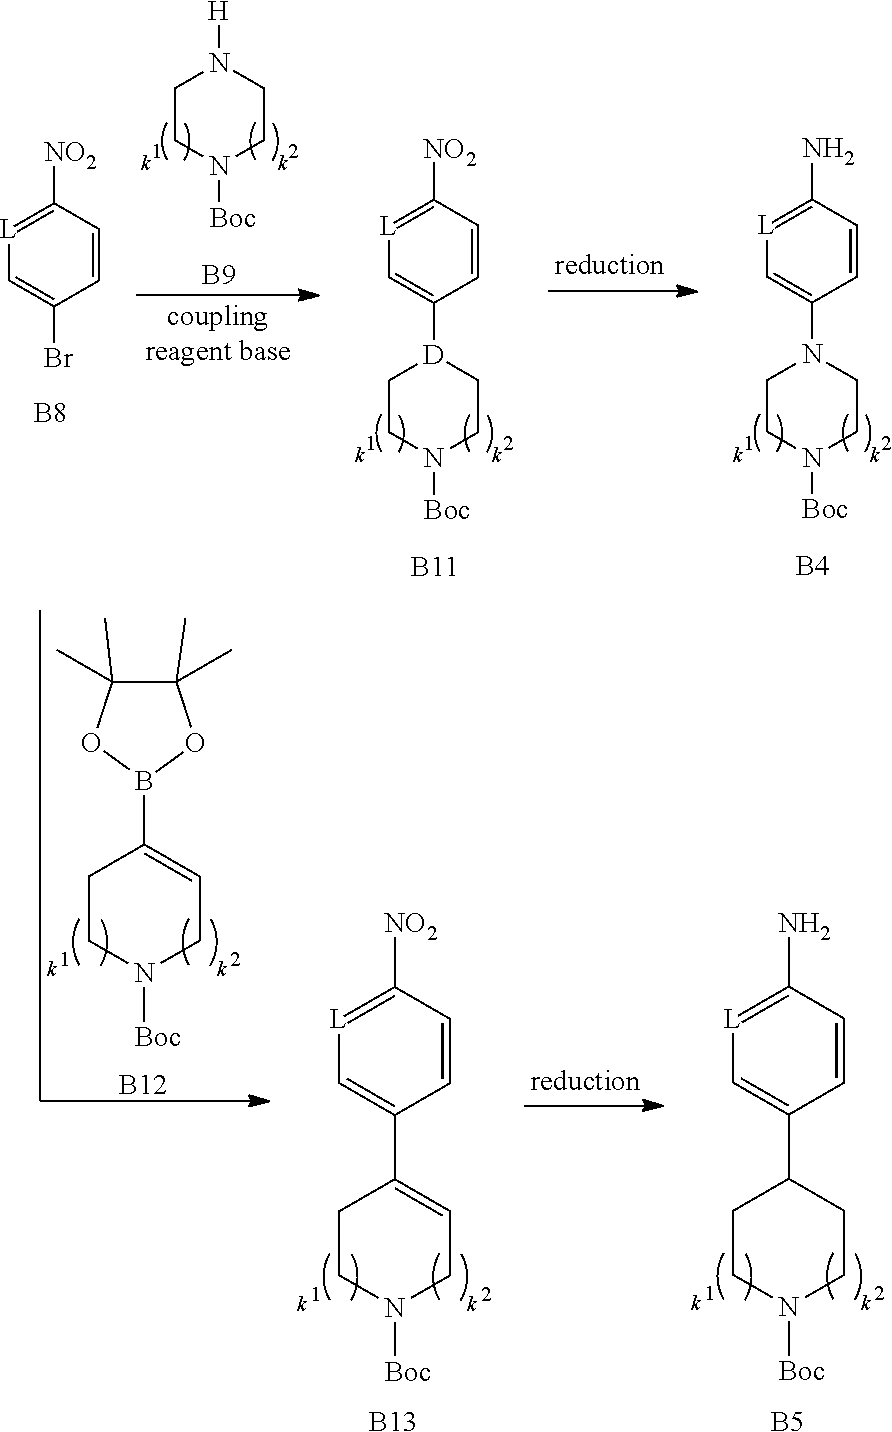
[L]1=C([NO2])C=CC(Br)=C1.[B8].[H]N1CCN([Boc])CC1.[B9].[L]1=C([NO2])C=CC([D]2CCN([Boc])CC2)=C1.[B11].[L]1=C(N)C=CC(N2CCN([Boc])CC2)=C1.[B4].B1(C2=CCN([Boc])CC2)OC(C)(C)C(C)(C)O1.[B12].[L]1=C([NO2])C=CC(C2=CCN([Boc])CC2)=C1.[B13].[L]1=C(N)C=CC(C2CCN([Boc])CC2)=C1.[B5]
